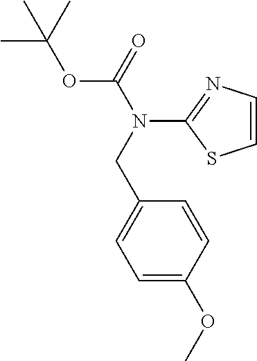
O(C)C1=CC=C(CN(C2=NC=CS2)C(OC(C)(C)C)=O)C=C1
